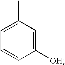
C1=C(C)C=C([OH])C=C1
